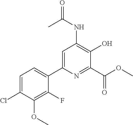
C1=C(Cl)C(OC)=C(F)C(C2=CC(NC(=O)C)=C(O)C(C(OC)=O)=N2)=C1
